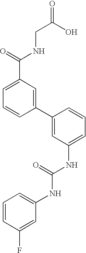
C1=C(C(=O)NCC(=O)O)C=C(C2=CC(NC(=O)NC3=CC=CC(F)=C3)=CC=C2)C=C1
